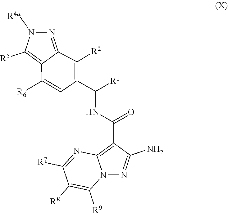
N1([R4a])N=C2C(=C1[R5])C([R6])=CC(C(NC(C1=C3N(N=C1N)C([R9])=C([R8])C([R7])=N3)=O)[R1])=C2[R2]
